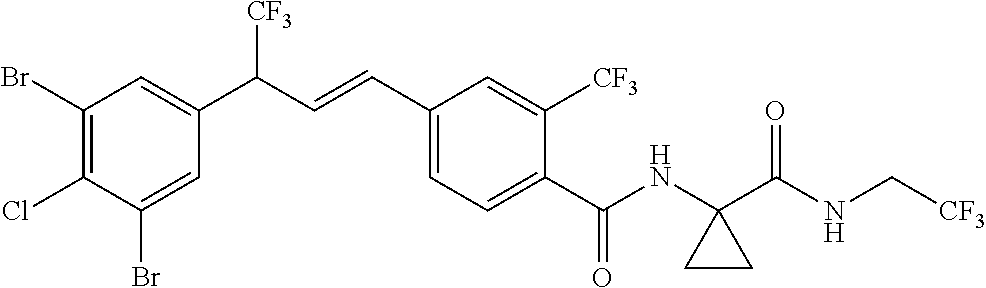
C1(Br)=C(Cl)C(Br)=CC(C(C=CC2=CC=C(C(NC3(C(NC[CF3])=O)CC3)=O)C([CF3])=C2)[CF3])=C1
